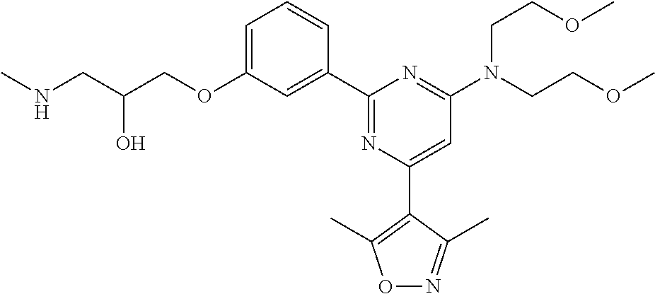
N(CC(COC1=CC=CC(C2=NC(C3=C(C)ON=C3C)=CC(N(CCOC)CCOC)=N2)=C1)O)C
